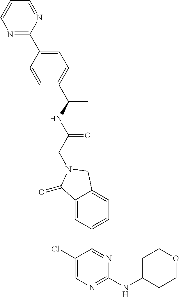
C1(=O)C2=CC(C3=NC(NC4CCOCC4)=NC=C3Cl)=CC=C2CN1CC(NC(C)C1=CC=C(C2=NC=CC=N2)C=C1)=O
